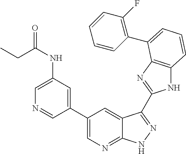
C1(C2=CN=C3C(=C2)C(C2=NC4=C(N2)C=CC=C4C2=C(F)C=CC=C2)=NN3)=CC(NC(=O)CC)=CN=C1
